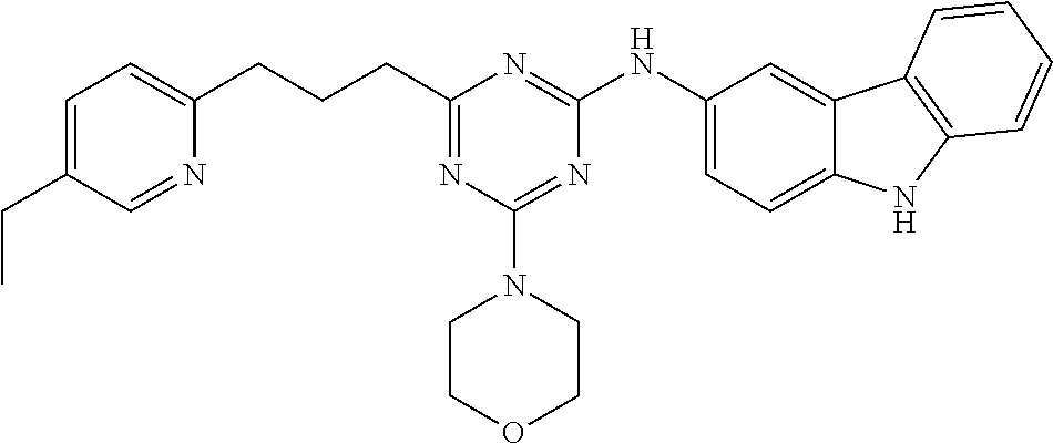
C(C1=NC(N2CCOCC2)=NC(NC2=CC=C3C(=C2)C2=C(N3)C=CC=C2)=N1)CCC1=CC=C(CC)C=N1
